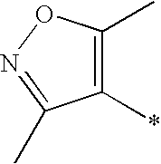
C1(*)=C(C)ON=C1C
